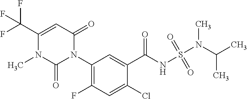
C1(N2C(=O)C=C(C(F)(F)F)N(C)C2=O)=C(F)C=C(Cl)C(C(NS(N(C(C)C)C)(=O)=O)=O)=C1
